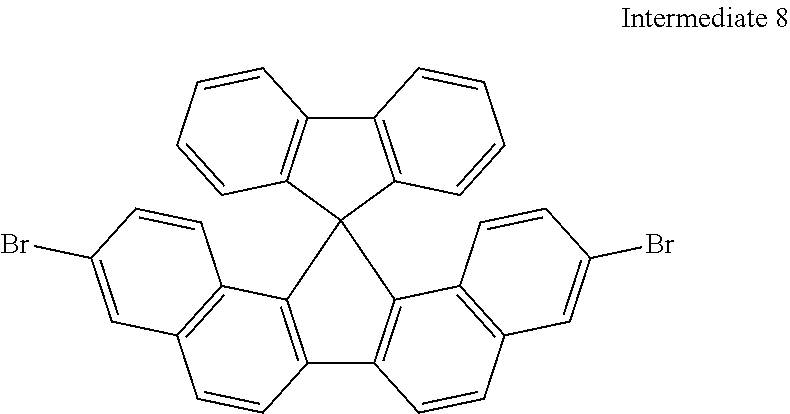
C12=C(C3=C(C=C1)C=C(Br)C=C3)C1(C3=C2C=CC2=C3C=CC(Br)=C2)C2=C(C3=C1C=CC=C3)C=CC=C2
